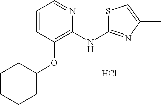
C1=CC(OC2CCCCC2)=C(NC2=NC(C)=CS2)N=C1.Cl
